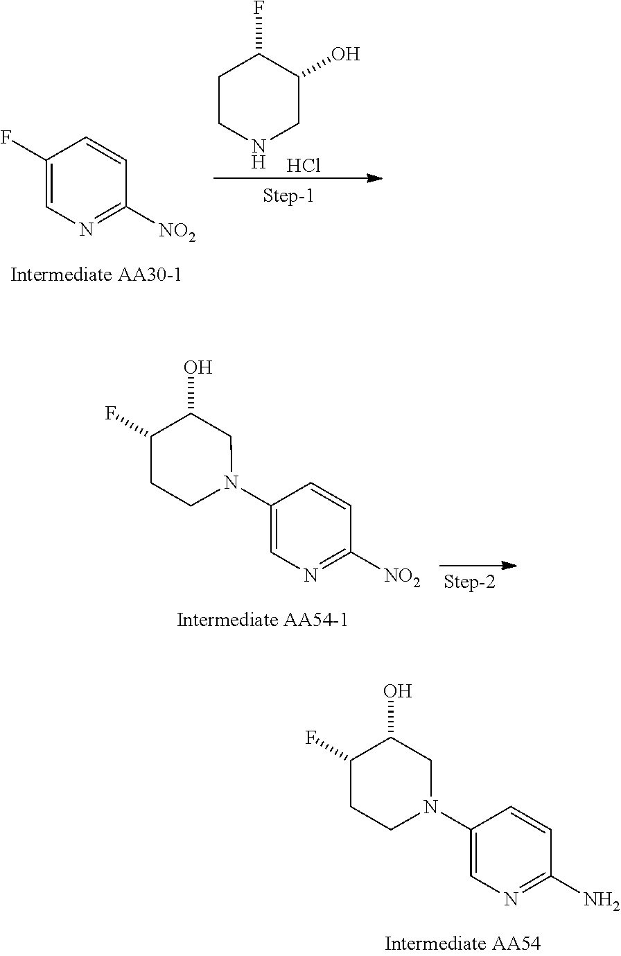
C1CNCC(O)C1F.Cl.C1(F)=CN=C([NO2])C=C1.C1(N2CC(O)C(F)CC2)=CN=C([NO2])C=C1.C1(N2CC(O)C(F)CC2)=CN=C(N)C=C1
